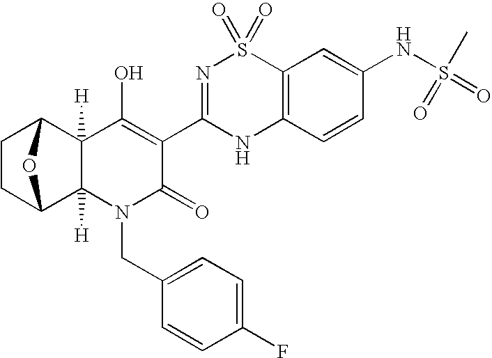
C1CC2C3([H])C([H])(C1O2)C(O)=C(C1=NS(=O)(=O)C2=C(N1)C=CC(NS(C)(=O)=O)=C2)C(=O)N3CC1=CC=C(F)C=C1
